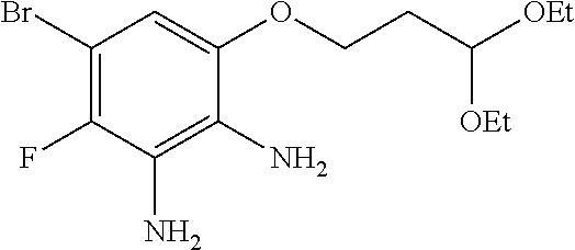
C1(Br)=C(F)C(N)=C(N)C(OCCC([OEt])[OEt])=C1
